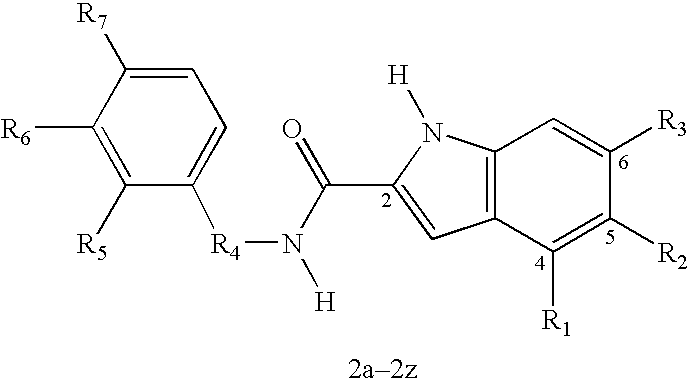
C12=C(C([R1])=C([R2])C([R3])=C1)C=C(C(=O)N([H])[R4]C1=CC=C([R7])C([R6])=C1[R5])N2[H]
